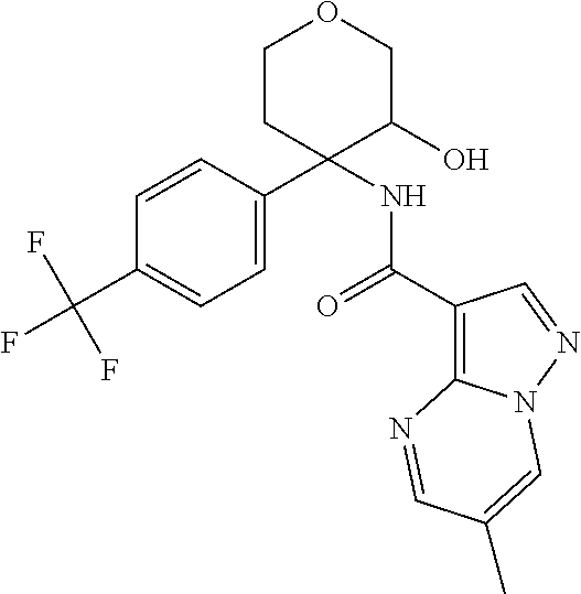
C1=CC(C2(NC(=O)C3=C4N(N=C3)C=C(C)C=N4)C(O)COCC2)=CC=C1C(F)(F)F
